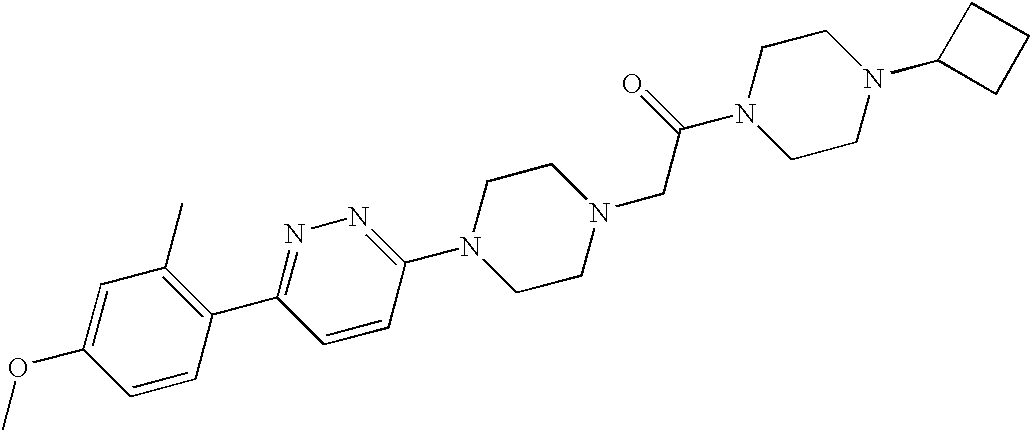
C1=CC(C2=NN=C(N3CCN(CC(N4CCN(C5CCC5)CC4)=O)CC3)C=C2)=C(C)C=C1OC
